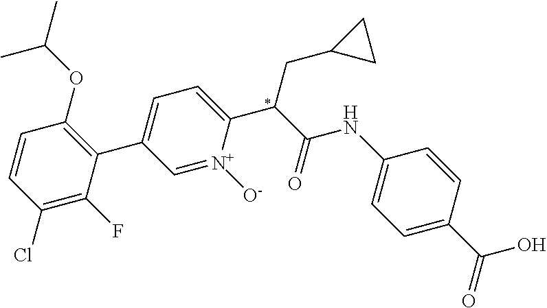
C1=CC(Cl)=C(F)C(C2=CC=C(C(C(=O)NC3=CC=C(C(=O)O)C=C3)CC3CC3)[N+]([O-])=C2)=C1OC(C)C
